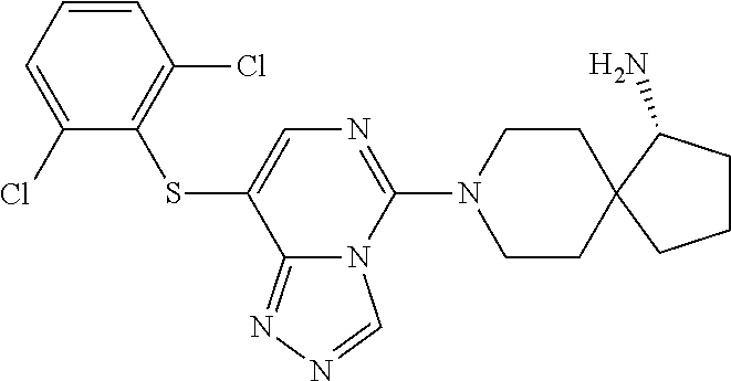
C1=CC(Cl)=C(SC2=CN=C(N3CCC4(CC3)C(N)CCC4)N3C2=NN=C3)C(Cl)=C1
